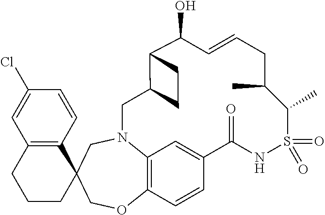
C12=C3N(CC4(CO1)C1=C(CCC4)C=C(Cl)C=C1)CC1C(C(O)C=CCC(C)C(C)S(=O)(=O)NC(=O)C(=C3)C=C2)CC1
